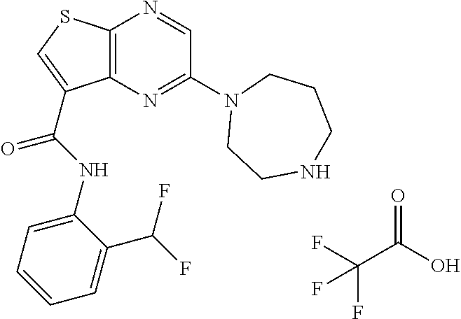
C12=C(N=C(N3CCNCCC3)C=N1)C(C(=O)NC1=CC=CC=C1C(F)F)=CS2.O=C(O)C(F)(F)F
